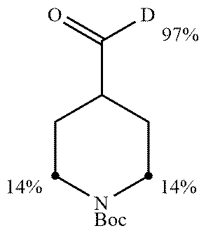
C1C[NBoc]CCC1C([D])=O
